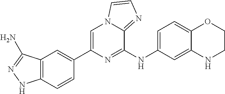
C1(NC2=CC=C3C(=C2)NCCO3)=NC(C2=CC3=C(C=C2)NN=C3N)=CN2C1=NC=C2
